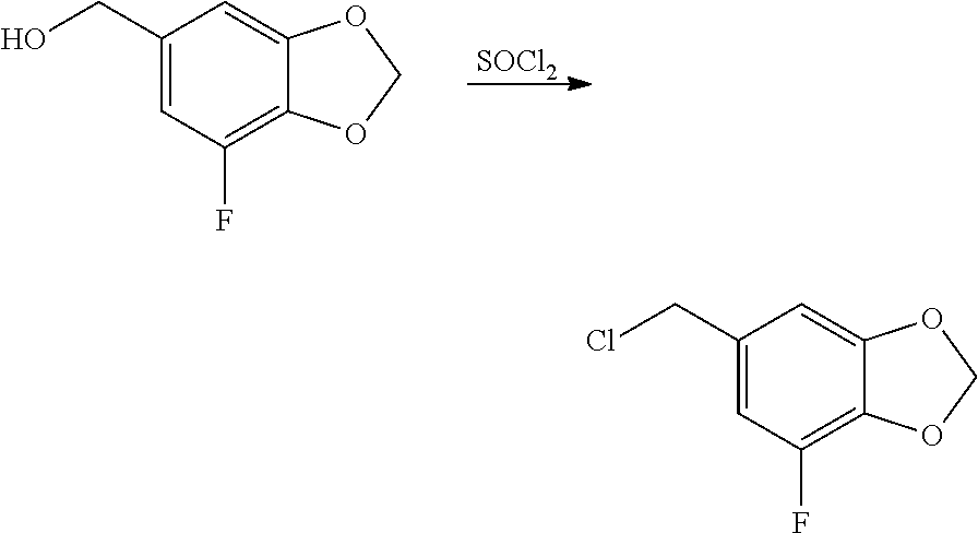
C12=CC(CO)=CC(F)=C1OCO2.[SOCl2].C12=CC(CCl)=CC(F)=C1OCO2
